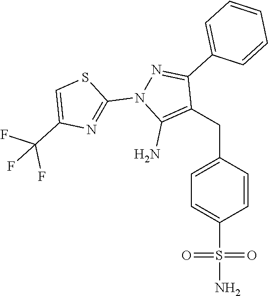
C(C1=CC=C(S(N)(=O)=O)C=C1)C1=C(N)N(C2=NC(C(F)(F)F)=CS2)N=C1C1=CC=CC=C1
